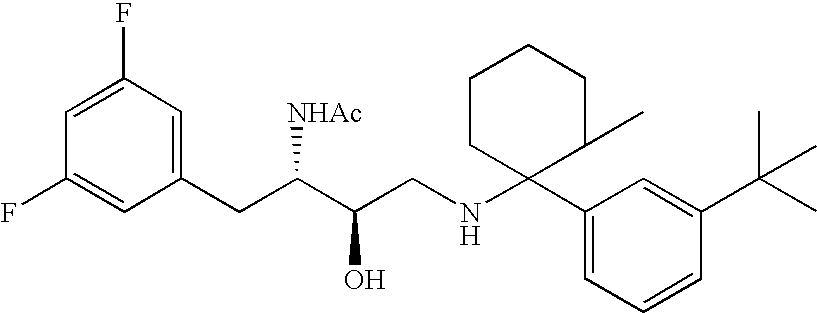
C1=C(F)C=C(CC(C(CNC2(C3=CC=CC(C(C)(C)C)=C3)C(C)CCCC2)O)[NHAc])C=C1F
